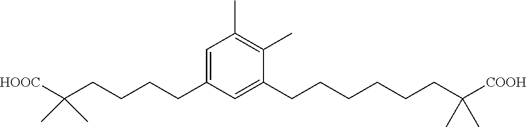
C1(C)=C(C)C(CCCCCCC(C)(C)[COOH])=CC(CCCCC(C)(C)[HOOC])=C1
